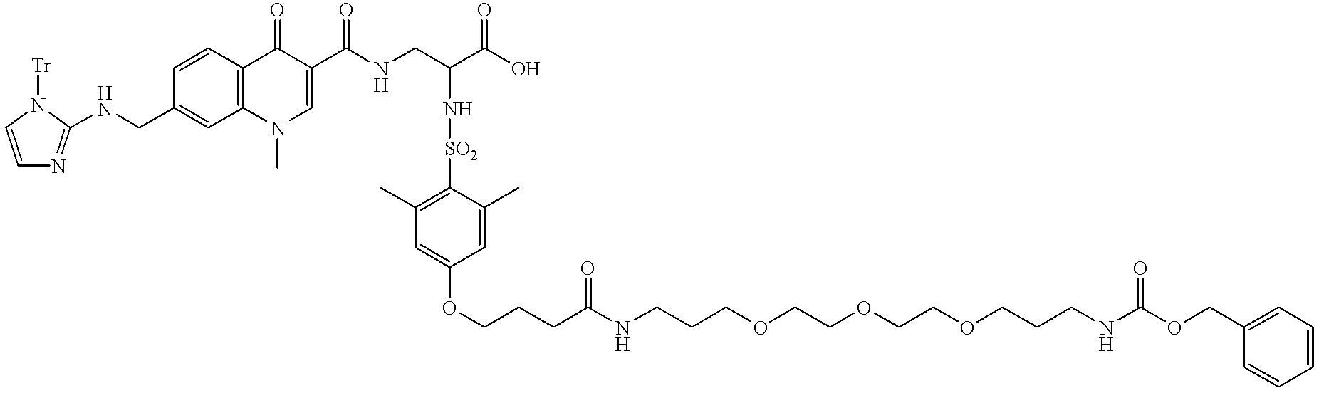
C1=CN([Tr])C(NCC2=CC3=C(C=C2)C(=O)C(C(NCC(N[SO2]C2=C(C)C=C(OCCCC(NCCCOCCOCCOCCCNC(OCC4=CC=CC=C4)=O)=O)C=C2C)C(O)=O)=O)=CN3C)=N1
